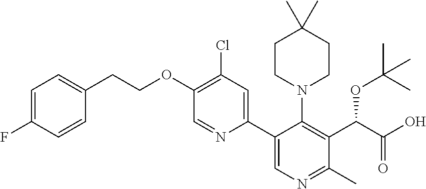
C1=NC(C2=CN=C(C)C(C(C(O)=O)OC(C)(C)C)=C2N2CCC(C)(C)CC2)=CC(Cl)=C1OCCC1=CC=C(F)C=C1
